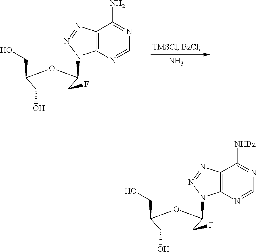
N1=C([NHBz])C2=C(N=C1)N(C1C(F)C(O)C(CO)O1)N=N2.N1=C(N)C2=C(N=C1)N(C1C(F)C(O)C(CO)O1)N=N2.N
